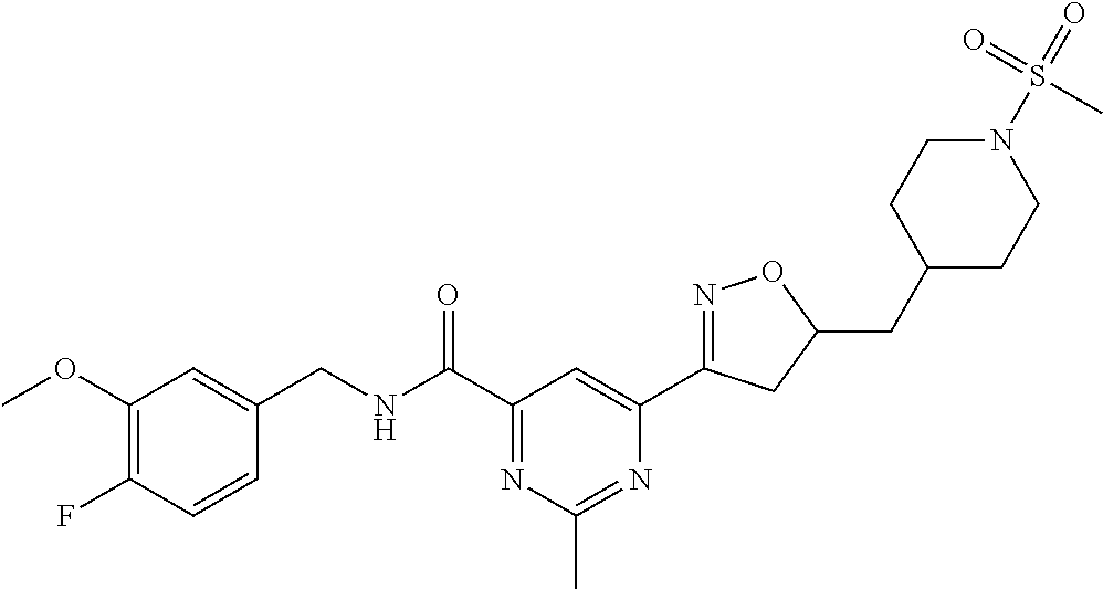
C1(OC)=C(F)C=CC(CNC(C2=NC(C)=NC(C3=NOC(CC4CCN(S(=O)(=O)C)CC4)C3)=C2)=O)=C1
